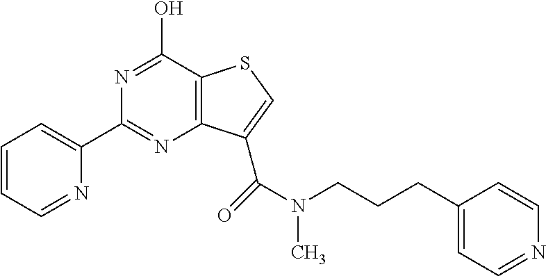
C1(C2=CC=CC=N2)=NC2=C(C(O)=N1)SC=C2C(=O)N(C)CCCC1=CC=NC=C1
